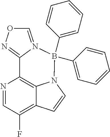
N1=CC(F)=C2C3=C1C1=NOC=N1B(C1=CC=CC=C1)(C1=CC=CC=C1)N3C=C2
